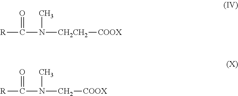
[R]C(N([CH2CH2][COOX])C)=O.[R]C(N(C[COOX])C)=O
